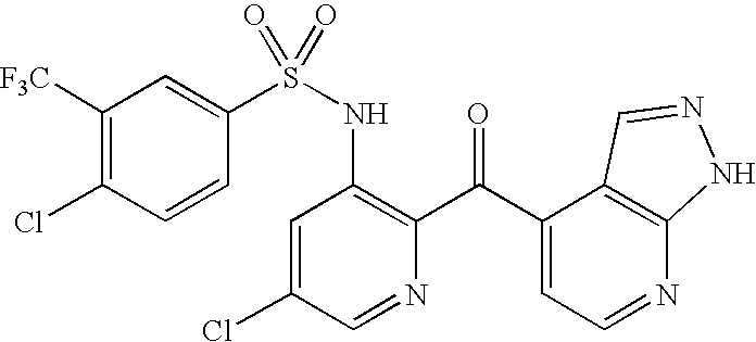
C1([F3C])=C(Cl)C=CC(S(NC2=C(C(C3=CC=NC4=C3C=NN4)=O)N=CC(Cl)=C2)(=O)=O)=C1
